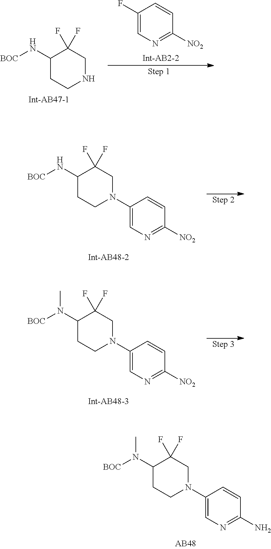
C1(F)=CN=C([NO2])C=C1.C1(N[BOC])CCNCC1(F)F.C1(N[BOC])CCN(C2=CN=C([NO2])C=C2)CC1(F)F.C1(N([BOC])C)CCN(C2=CN=C([NO2])C=C2)CC1(F)F.C1(N([BOC])C)CCN(C2=CN=C(N)C=C2)CC1(F)F
